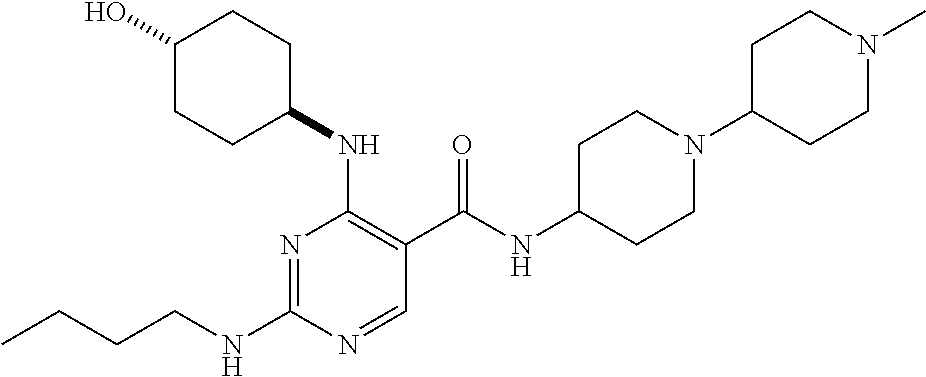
CCCCNC1=NC(NC2CCC(O)CC2)=C(C(NC2CCN(C3CCN(C)CC3)CC2)=O)C=N1
